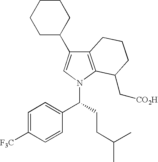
C12=C(N(C(C3=CC=C([F3C])C=C3)CCC(C)C)C=C1C1CCCCC1)C(C[CO2H])CCC2
